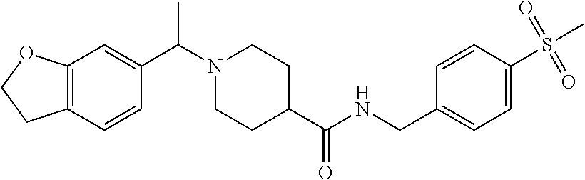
C12=C(C=CC(C(N3CCC(C(NCC4=CC=C(S(C)(=O)=O)C=C4)=O)CC3)C)=C1)CCO2
